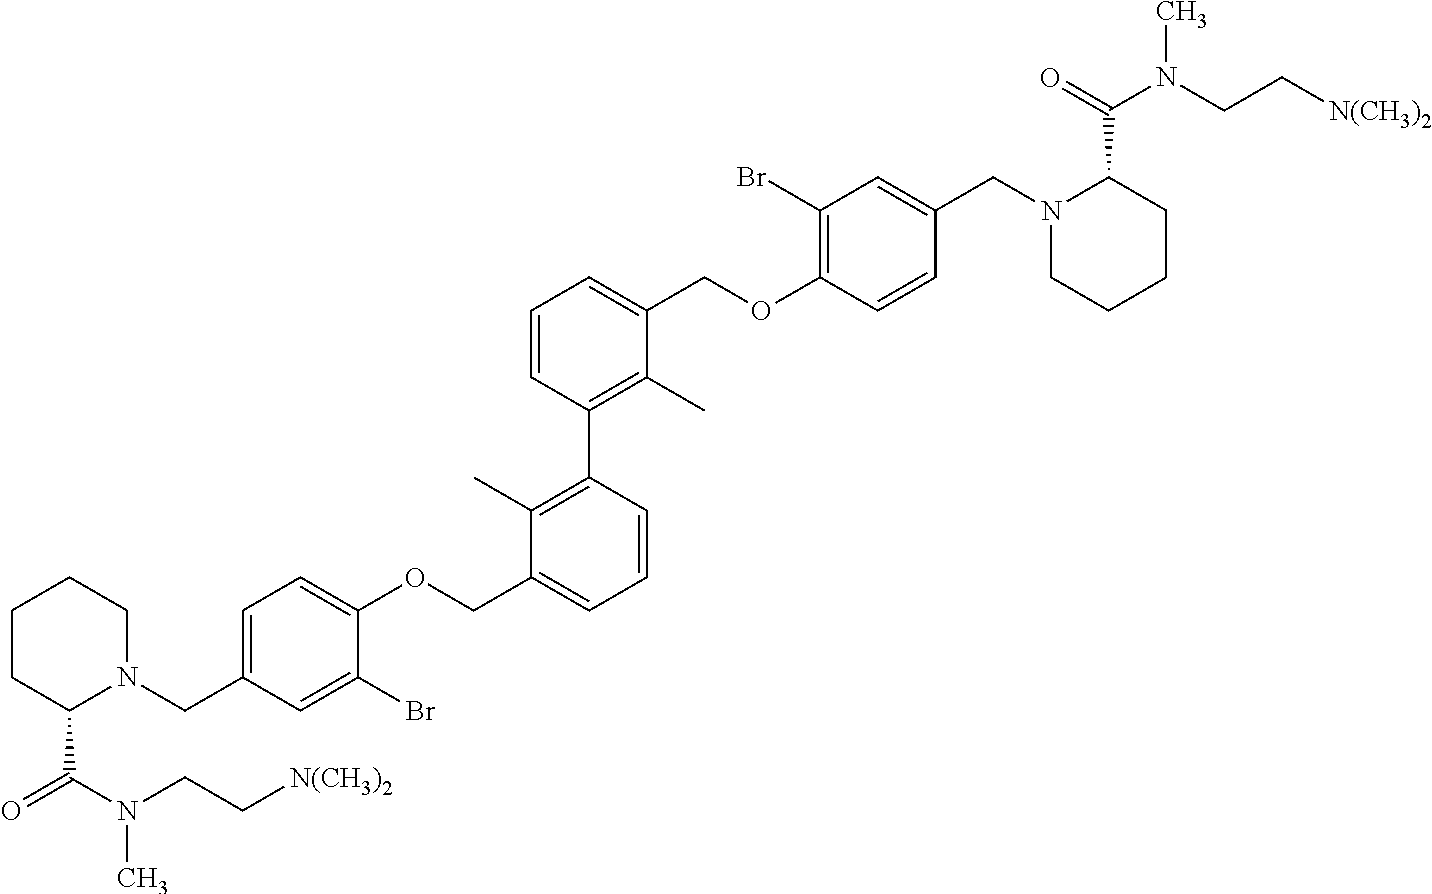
C(C1=CC=C(OCC2=CC=CC(C3=C(C)C(COC4=C(Br)C=C(CN5CCCCC5C(N(CC[N(CH3)2])C)=O)C=C4)=CC=C3)=C2C)C(Br)=C1)N1CCCCC1C(N(CC[N(CH3)2])C)=O
